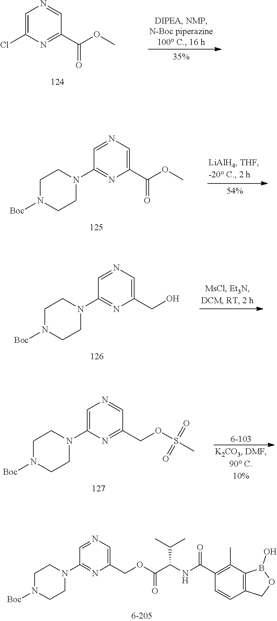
C1=C(Cl)N=C(C(OC)=O)C=N1.C1=NC=C(C(OC)=O)N=C1N1CCN([Boc])CC1.C1=NC=C(CO)N=C1N1CCN([Boc])CC1.C1=C(N2CCN([Boc])CC2)N=C(COS(C)(=O)=O)C=N1.C12=C(C(C)=C(C(NC(C(OCC3=CN=CC(N4CCN([Boc])CC4)=N3)=O)C(C)C)=O)C=C1)B(O)OC2
